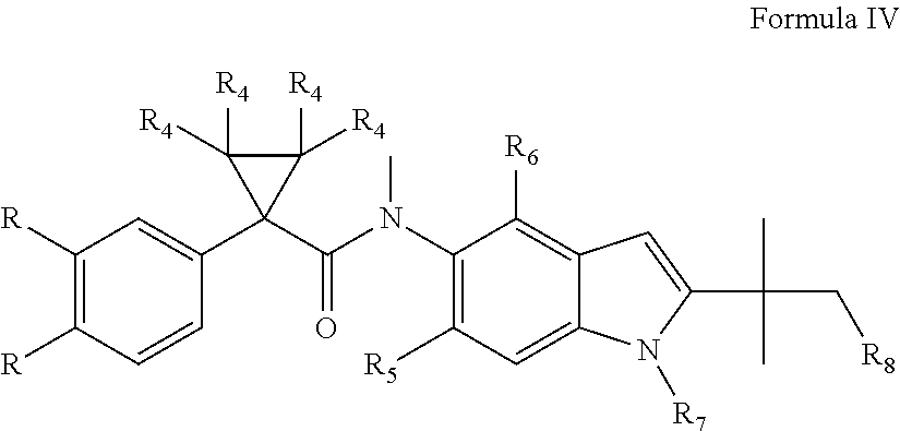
C1([R])=C([R])C=CC(C2(C(N(C3=C([R5])C=C4C(=C3[R6])C=C(C(C[R8])(C)C)N4[R7])C)=O)C([R4])([R4])C2([R4])[R4])=C1
